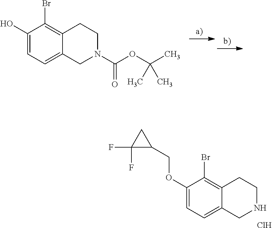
C1(OCC2CC2(F)F)=CC=C2C(=C1Br)CCNC2.Cl.C1(O)=CC=C2C(=C1Br)CCN(C(OC(C)(C)C)=O)C2
